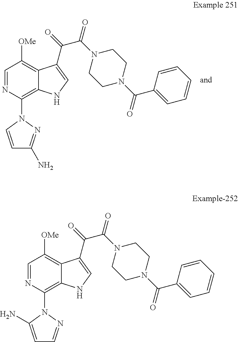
C1=NC(N2C=CC(N)=N2)=C2C(=C1[OMe])C(C(=O)C(N1CCN(C(C3=CC=CC=C3)=O)CC1)=O)=CN2.C1=NC(N2C(N)=CC=N2)=C2C(=C1[OMe])C(C(=O)C(N1CCN(C(C3=CC=CC=C3)=O)CC1)=O)=CN2
